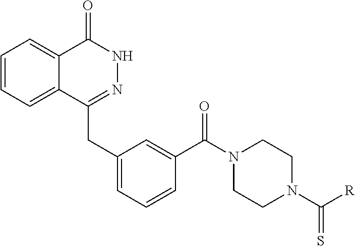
C1=CC=C2C(=C1)C(=O)NN=C2CC1=CC=CC(C(N2CCN(C([R])=S)CC2)=O)=C1
